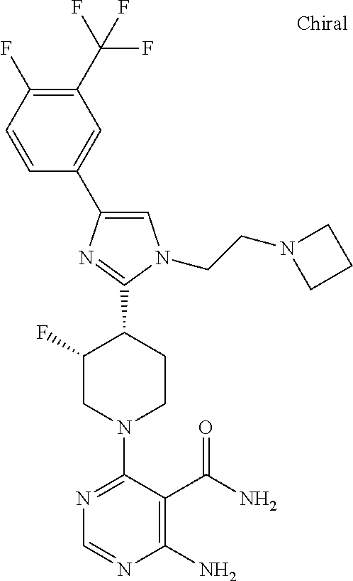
C1(C2=CC(C(F)(F)F)=C(F)C=C2)=CN(CCN2CCC2)C(C2C(F)CN(C3=NC=NC(N)=C3C(N)=O)CC2)=N1
